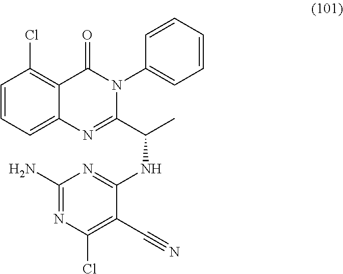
C1=CC=C2C(=C1Cl)C(=O)N(C1=CC=CC=C1)C(C(C)NC1=NC(N)=NC(Cl)=C1C#N)=N2
